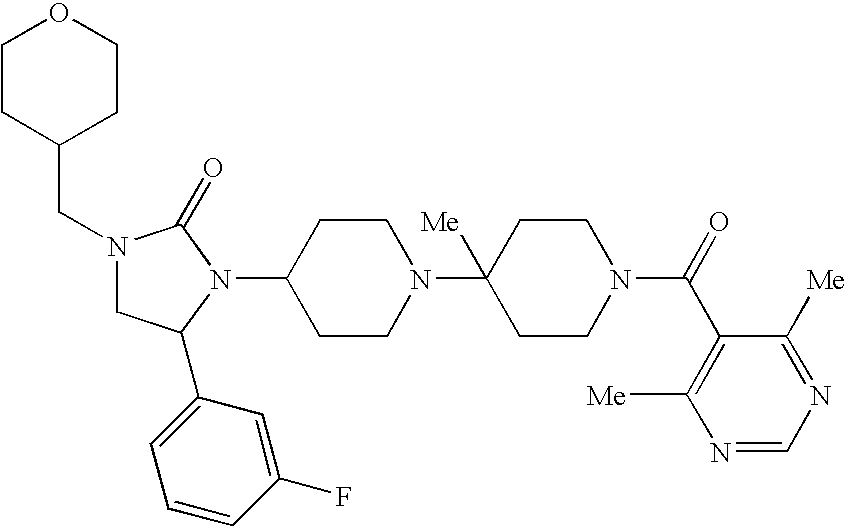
C1CC(CN2CC(C3=CC=CC(F)=C3)N(C3CCN(C4([Me])CCN(C(=O)C5=C([Me])N=CN=C5[Me])CC4)CC3)C2=O)CCO1
